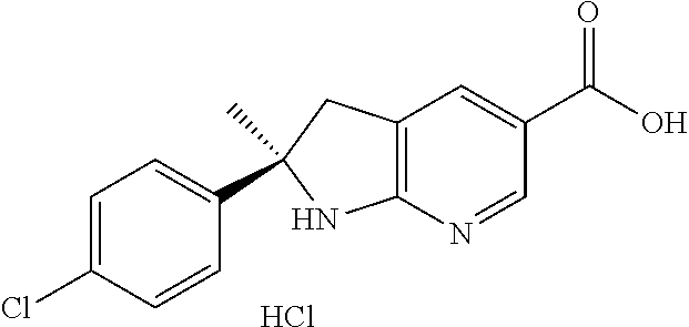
C12=C(N=CC(C(O)=O)=C1)NC(C1=CC=C(Cl)C=C1)(C)C2.Cl
